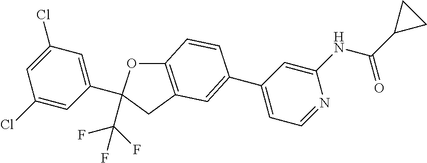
C12=C(CC(C3=CC(Cl)=CC(Cl)=C3)(C(F)(F)F)O1)C=C(C1=CC=NC(NC(C3CC3)=O)=C1)C=C2
